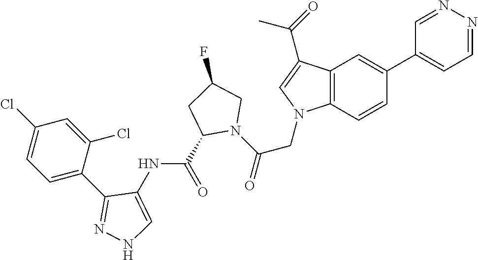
C1(C(=O)NC2=CNN=C2C2=CC=C(Cl)C=C2Cl)N(C(=O)CN2C3=C(C=C(C4=CC=NN=C4)C=C3)C(C(=O)C)=C2)CC(F)C1
